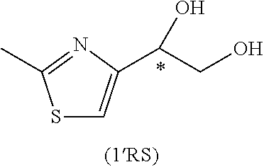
S1C=C(C(CO)O)N=C1C
